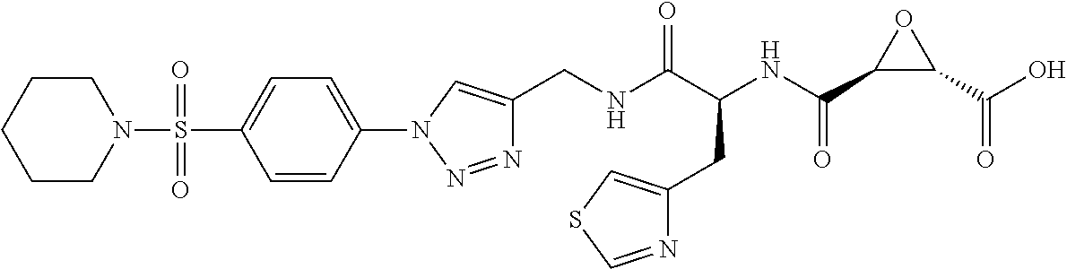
N1=NN(C2=CC=C(S(=O)(=O)N3CCCCC3)C=C2)C=C1CNC(C(NC(C1C(C(O)=O)O1)=O)CC1=CSC=N1)=O
